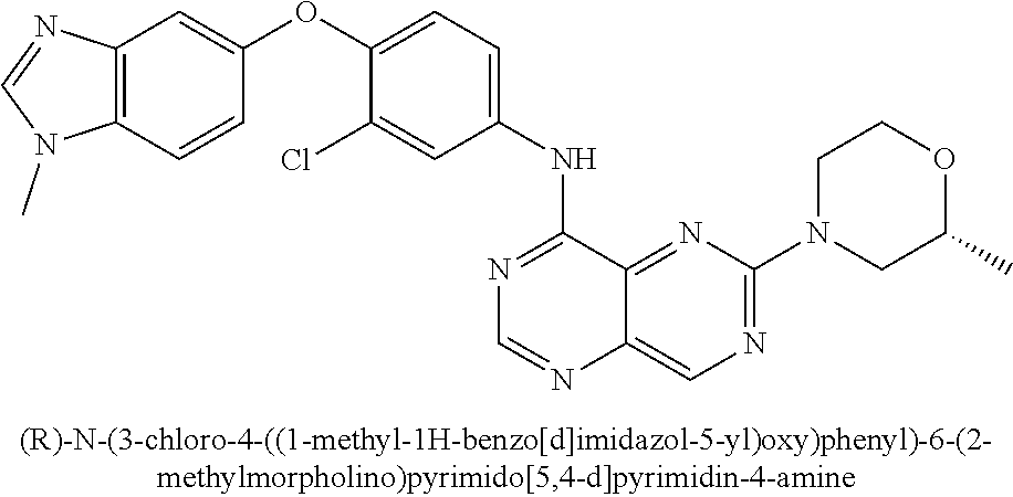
C1(OC2=CC=C(NC3=NC=NC4=CN=C(N5CC(C)OCC5)N=C34)C=C2Cl)=CC2=C(C=C1)N(C)C=N2
